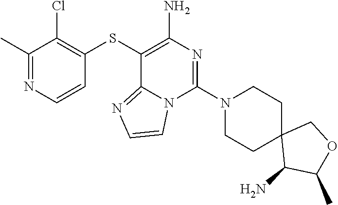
C1=CN=C(C)C(Cl)=C1SC1=C(N)N=C(N2CCC3(CC2)C(N)C(C)OC3)N2C1=NC=C2
